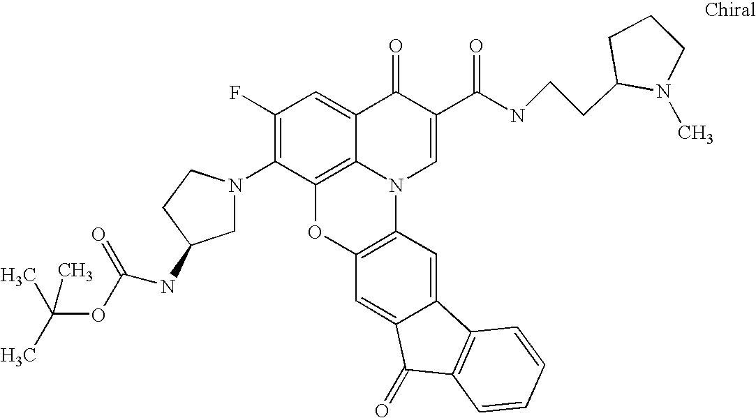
C1(F)=C(N2CC(NC(OC(C)(C)C)=O)CC2)C2=C3C(=C1)C(=O)C(C(NCCC1N(C)CCC1)=O)=CN3C1=C(O2)C=C2C(=C1)C1=C(C2=O)C=CC=C1
